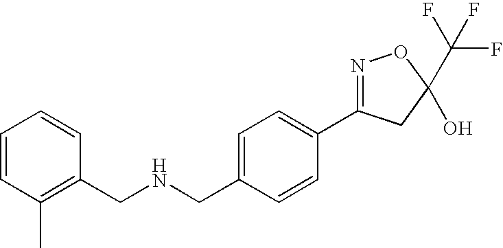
C1(CNCC2=C(C)C=CC=C2)=CC=C(C2=NOC(C(F)(F)F)(O)C2)C=C1
